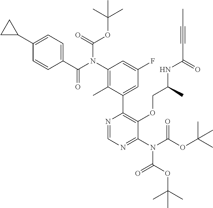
C1=CC(C(N(C(OC(C)(C)C)=O)C2=C(C)C(C3=C(OCC(NC(=O)C#CC)C)C(N(C(OC(C)(C)C)=O)C(OC(C)(C)C)=O)=NC=N3)=CC(F)=C2)=O)=CC=C1C1CC1
